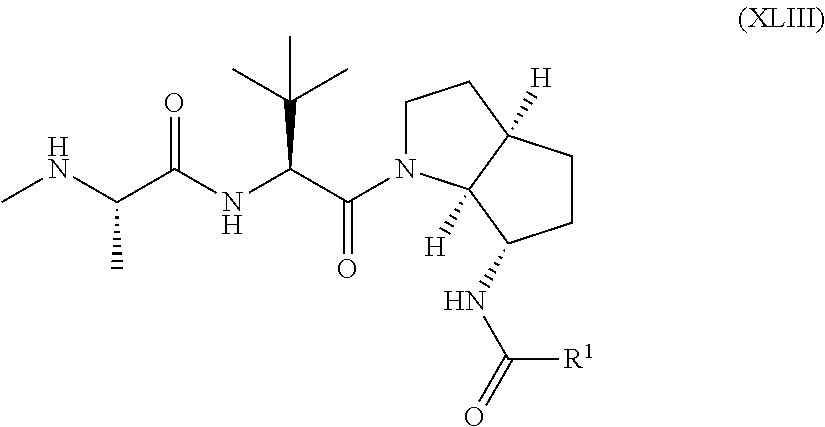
CNC(C(NC(C(N1CCC2([H])C1([H])C(NC(=O)[R1])CC2)=O)C(C)(C)C)=O)C
